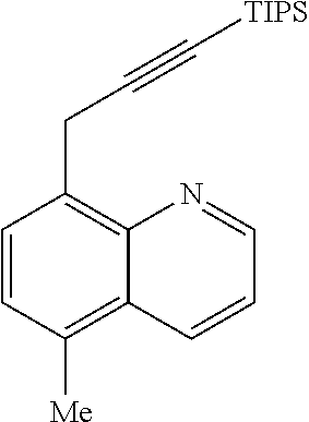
C1=CC([Me])=C2C(=C1CC#C[TIPS])N=CC=C2
